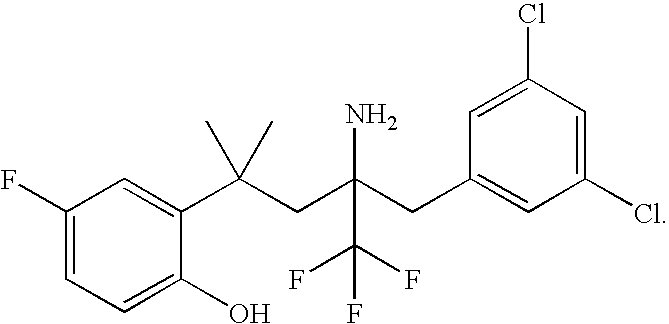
C1(F)=CC=C(O)C(C(CC(CC2=CC(Cl)=CC(Cl)=C2)(N)C(F)(F)F)(C)C)=C1
